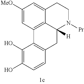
C1([MeO])=CC2=C3C(=C1)CCN([Pr])C3([H])CC1=C2C(O)=C(O)C=C1
